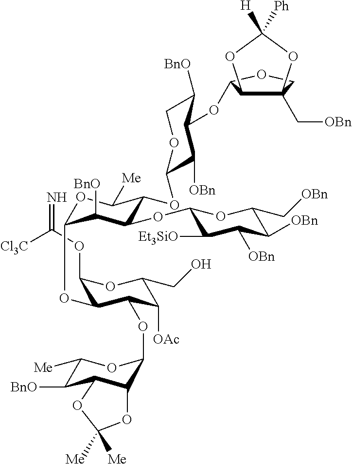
C1(OC(=N)[Cl3C])C(OC2OC([Me])C(OC3C([OBn])C(OC4C5C(C[OBn])(CO4)OC([H])([Ph])O5)C([BnO])CO3)C(OC3C([Et3SiO])C([OBn])C([OBn])C(C[OBn])O3)C2[BnO])C(OC2C3C(C([BnO])C([Me])O2)OC([Me])([Me])O3)C([OAc])C(CO)O1
